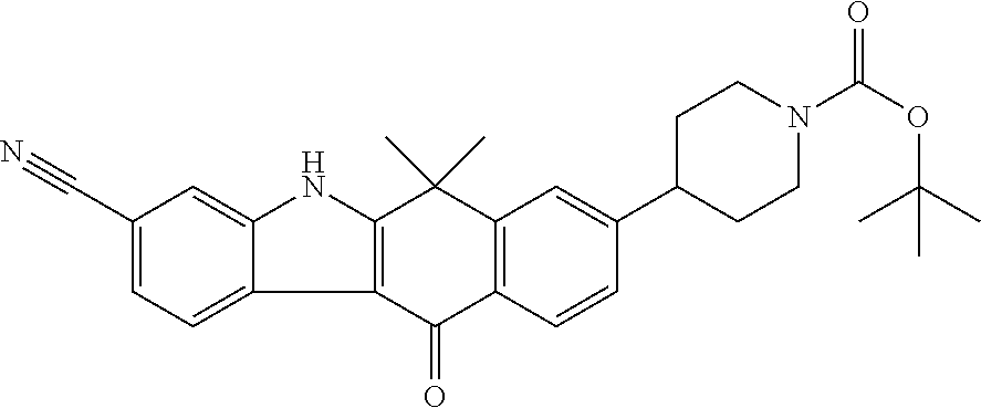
C12=C(C(=O)C3=C(C1(C)C)C=C(C1CCN(C(OC(C)(C)C)=O)CC1)C=C3)C1=CC=C(C#N)C=C1N2
